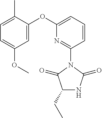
C1=C(OC2=CC=CC(N3C(=O)C(CC)NC3=O)=N2)C(C)=CC=C1OC
